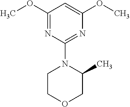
N1=C(N2CCOCC2C)N=C(OC)C=C1OC
